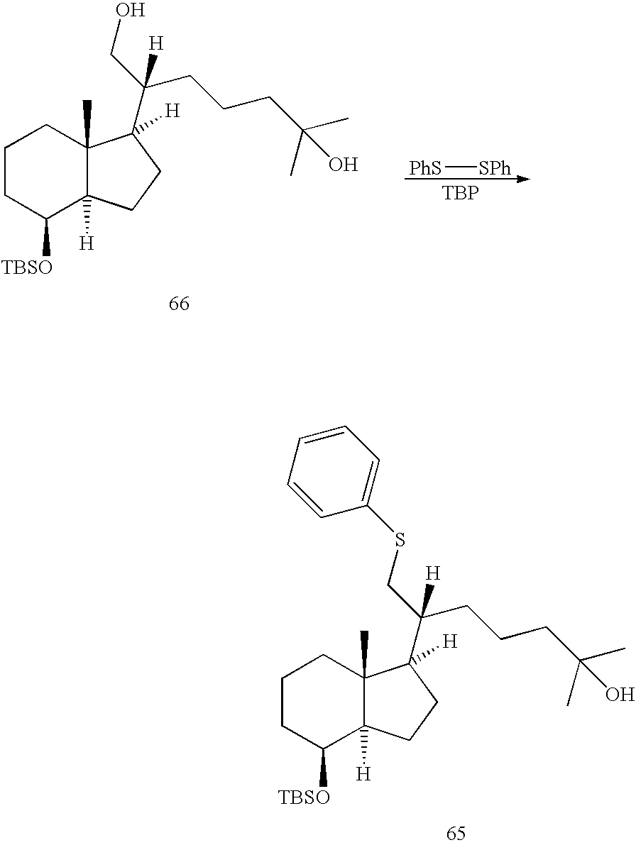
C1CC([TBSO])C2([H])C(C)(C1)C(C(CCCC(C)(O)C)(CSC1=CC=CC=C1)[H])([H])CC2.[PhS][SPh].[TBP].C1CC([TBSO])C2([H])C(C)(C1)C(C(CCCC(C)(C)O)(CO)[H])([H])CC2
